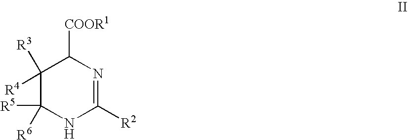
C1([R3])([R4])C([R5])([R6])NC([R2])=NC1[COOR1]
